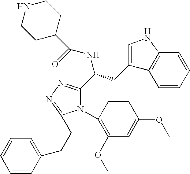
C1=CC=CC2=C1C(CC(C1=NN=C(CCC3=CC=CC=C3)N1C1=C(OC)C=C(OC)C=C1)NC(=O)C1CCNCC1)=CN2
